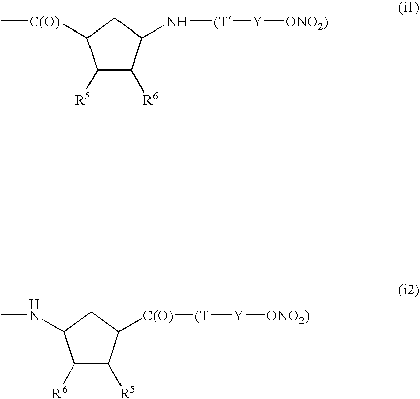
C1([R5])C([R6])C(N[(T][Y][ONO2)])CC1[C(O)]C.C1([R6])C([R5])C([C(O)][(T][Y][ONO2)])CC1NC
